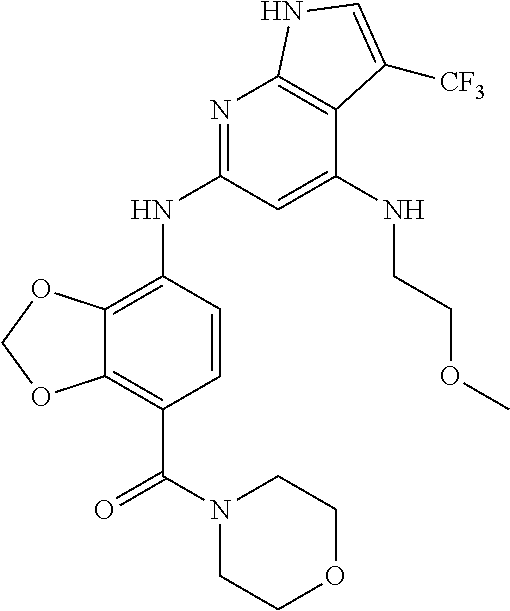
C12=C(C(N3CCOCC3)=O)C=CC(NC3=NC4=C(C(NCCOC)=C3)C([CF3])=CN4)=C1OCO2
